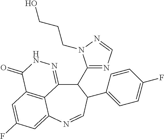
C12=C3C=C(F)C=C1N=CC(C1=CC=C(F)C=C1)C(C1=NC=NN1CCCO)C2=NNC3=O
